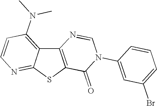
C12=C(SC3=NC=CC(N(C)C)=C13)C(=O)N(C1=CC(Br)=CC=C1)C=N2
